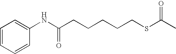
C1=CC=CC(NC(CCCCCSC(C)=O)=O)=C1
